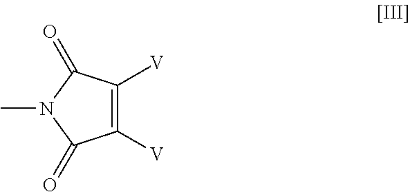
C1([V])=C([V])C(=O)N(C)C1=O
